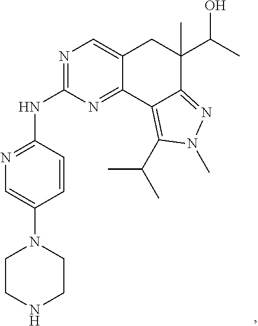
N1=C(NC2=NC=C(N3CCNCC3)C=C2)N=C2C(=C1)CC(C(C)O)(C)C1=NN(C)C(C(C)C)=C21
